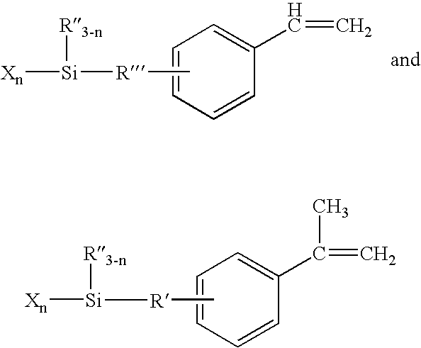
C1=CC(C(=C)C)=CC=C1.C[R][Si]([Xn])[R3-n].C1=CC(C=C)=CC=C1.C[R][Si]([Xn])[R3-n]
